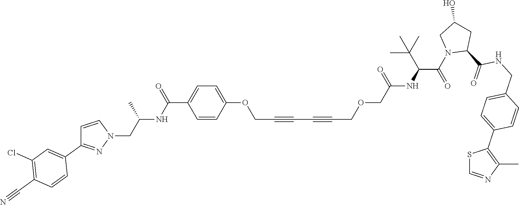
S1C=NC(C)=C1C1=CC=C(CNC(=O)C2CC(O)CN2C(C(NC(=O)COCC#CC#CCOC2=CC=C(C(=O)NC(C)CN3C=CC(C4=CC(Cl)=C(C#N)C=C4)=N3)C=C2)C(C)(C)C)=O)C=C1
